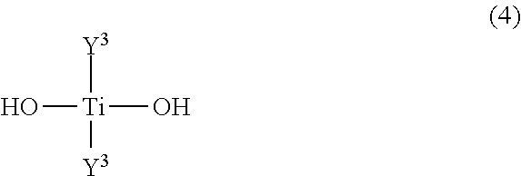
O[Ti]([Y3])([Y3])O
